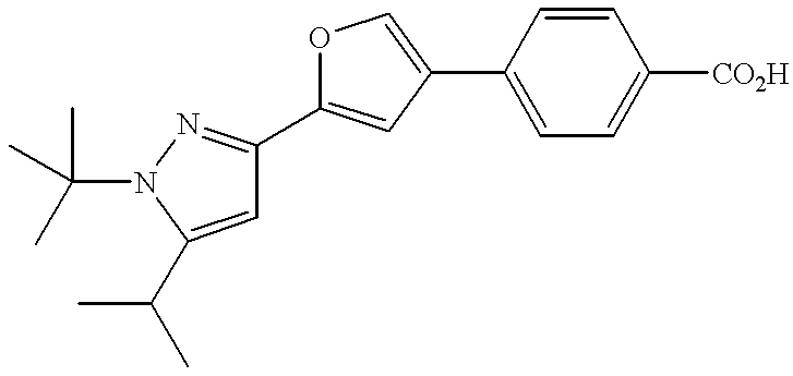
C1=CC(C2=COC(C3=NN(C(C)(C)C)C(C(C)C)=C3)=C2)=CC=C1[CO2H]
